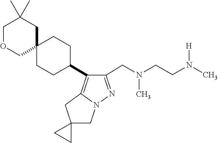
N(C)(CC1=NN2C(=C1C1CCC3(CC1)CC(C)(C)COC3)CC1(C2)CC1)CCN(C)[H]
